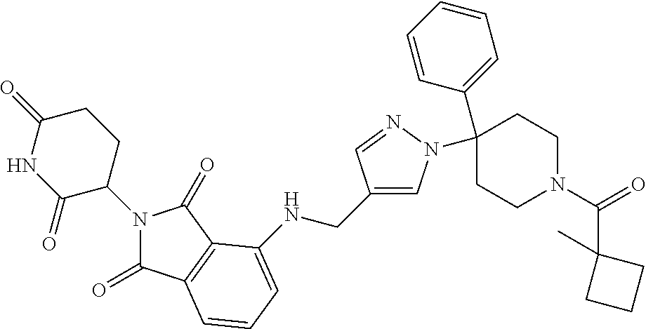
C1(=O)C(N2C(=O)C3=C(C2=O)C(NCC2=CN(C4(C5=CC=CC=C5)CCN(C(=O)C5(C)CCC5)CC4)N=C2)=CC=C3)CCC(=O)N1
